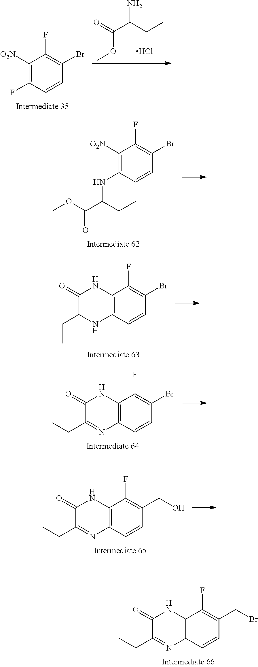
C12=C(C=CC(CBr)=C1F)N=C(CC)C(=O)N2.C1([O2N])=C(F)C=CC(Br)=C1F.C(C(CC)N)(=O)OC.Cl.C1([O2N])=C(NC(C(OC)=O)CC)C=CC(Br)=C1F.C12=C(C=CC(Br)=C1F)NC(CC)C(=O)N2.C12=C(C=CC(Br)=C1F)N=C(CC)C(=O)N2.C12=C(C=CC(CO)=C1F)N=C(CC)C(=O)N2
